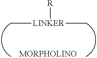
C[LINKER](C)[R].[MORPHOLINO]
